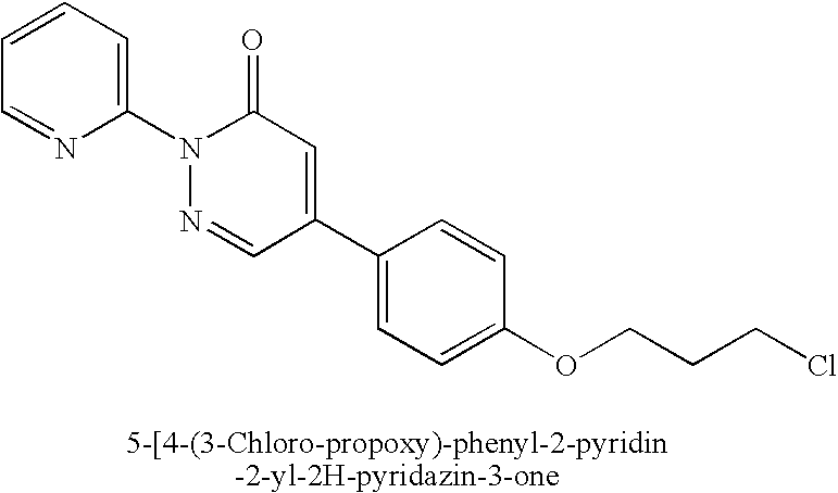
N1(C2=CC=CC=N2)N=CC(C2=CC=C(OCCCCl)C=C2)=CC1=O
